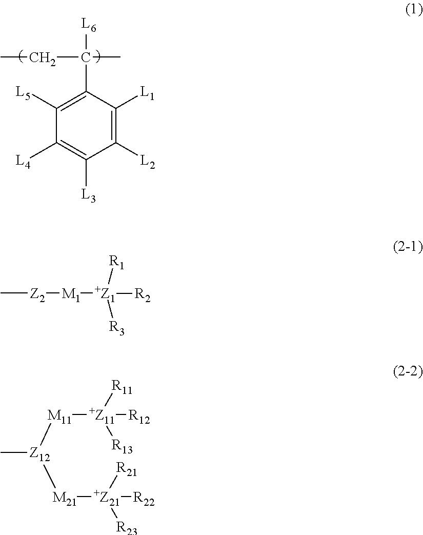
C1(C([L6])(C)CC)=C([L5])C([L4])=C([L3])C([L2])=C1[L1].C[Z2][M1][+Z1]([R2])([R3])[R1].[+Z11]([M11][Z12]([M21][+Z21]([R21])([R23])[R22])C)([R11])([R13])[R12]
